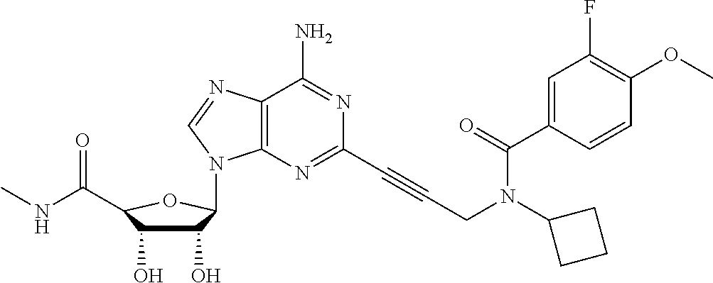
C12=C(N=C(C#CCN(C3CCC3)C(C3=CC(F)=C(OC)C=C3)=O)N=C1N)N(C1C(O)C(O)C(C(=O)NC)O1)C=N2
